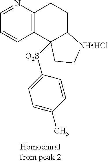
C1=NC2=C(C=C1)C1([O2S]C3=CC=C(C)C=C3)C(CC2)[NHHCl]CC1
